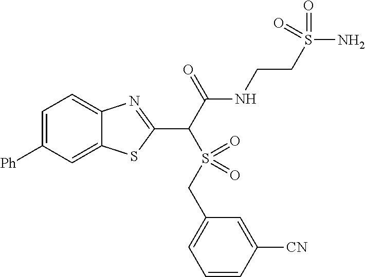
C1([Ph])=CC=C2C(=C1)SC(C(C(NCCS(N)(=O)=O)=O)S(=O)(CC1=CC=CC([CN])=C1)=O)=N2
